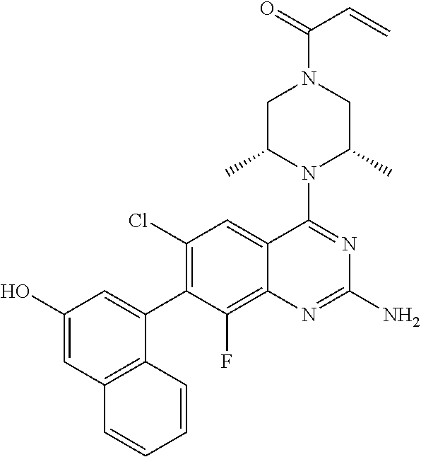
C1(O)=CC2=C(C(C3=C(Cl)C=C4C(=C3F)N=C(N)N=C4N3C(C)CN(C(=O)C=C)CC3C)=C1)C=CC=C2
